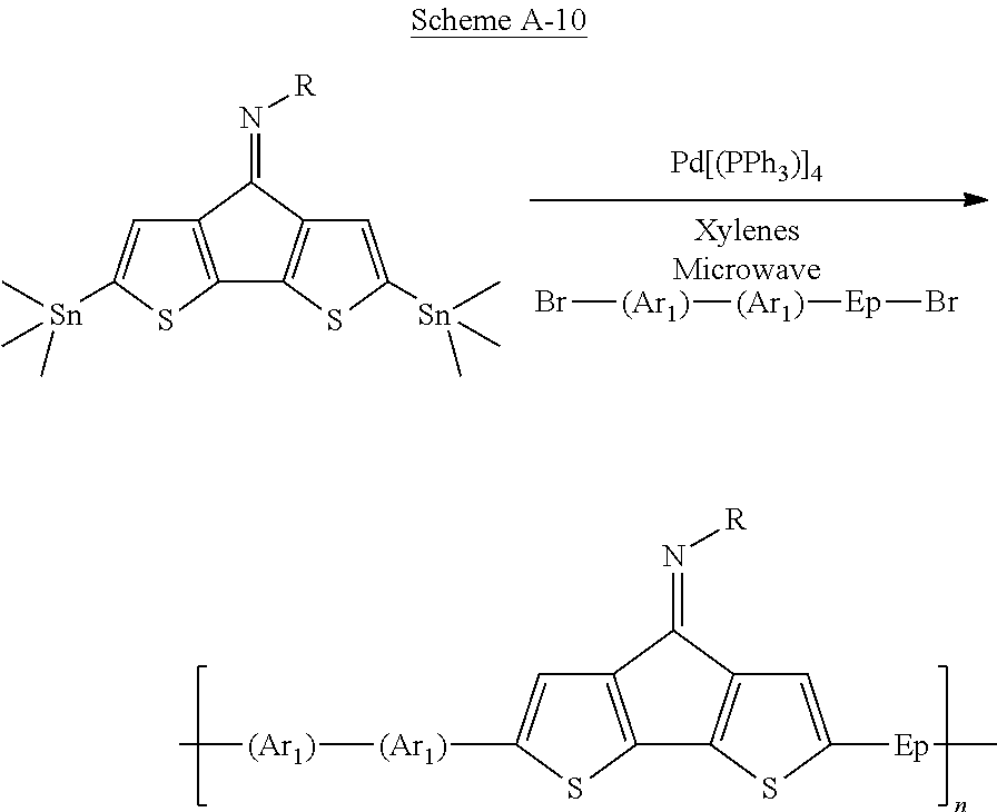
Br[(Ar1)][(Ar1)][Ep]Br.C12=C(C(=N[R])C3=C1SC([Sn](C)(C)C)=C3)C=C([Sn](C)(C)C)S2.C12=C(C(=N[R])C3=C1SC([Ep]C)=C3)C=C([(Ar1)][(Ar1)]C)S2
